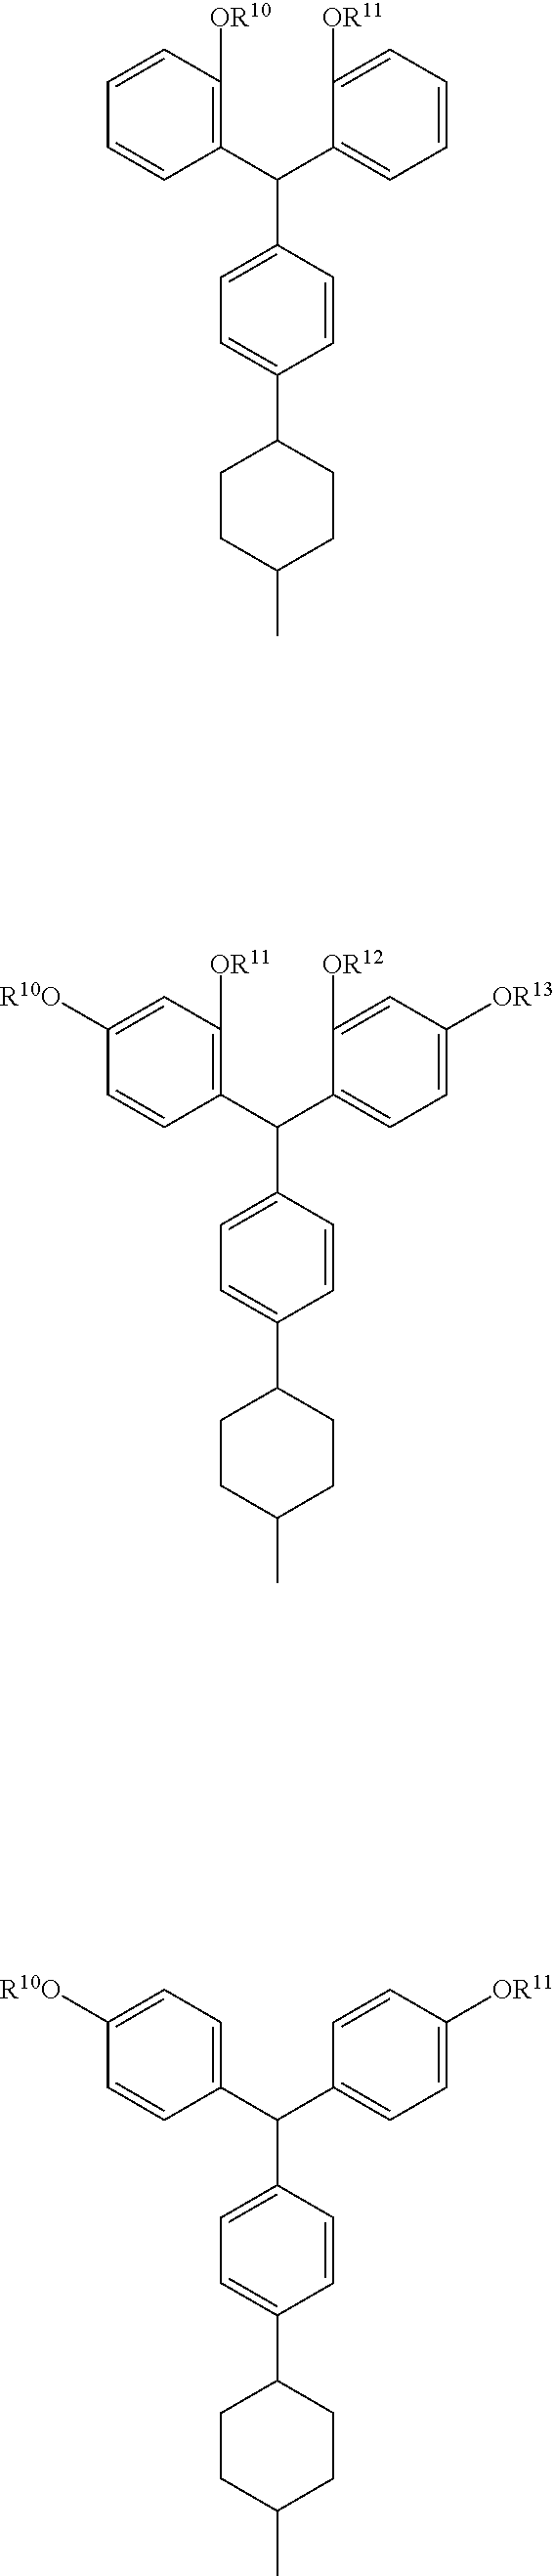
C1=C(C(C2=C([OR10])C=CC=C2)C2=CC=C(C3CCC(C)CC3)C=C2)C([OR11])=CC=C1.C1(C(C2=CC=C([R10O])C=C2)C2=CC=C(C3CCC(C)CC3)C=C2)=CC=C([OR11])C=C1.C1=C(C(C2=C([OR11])C=C([R10O])C=C2)C2=CC=C(C3CCC(C)CC3)C=C2)C([OR12])=CC([OR13])=C1
